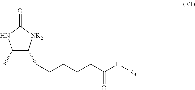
C1(C)C(CCCCCC([L][R3])=O)[NR2]C(=O)N1
